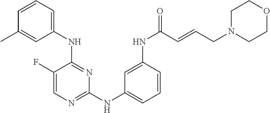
C1(F)=CN=C(NC2=CC=CC(NC(=O)C=CCN3CCOCC3)=C2)N=C1NC1=CC=CC(C)=C1
